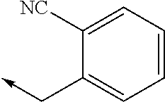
C1=CC=C([NC])C(C->C)=C1
